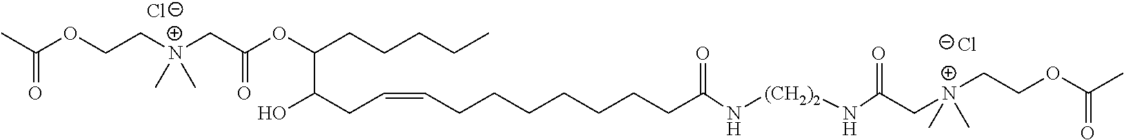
[Cl-].[Cl-].CC(OCC[N+](CC(OC(CCCCC)C(CC=CCCCCCCCC(=O)N[(CH2)2]NC(=O)C[N+](C)(C)CCOC(C)=O)O)=O)(C)C)=O
